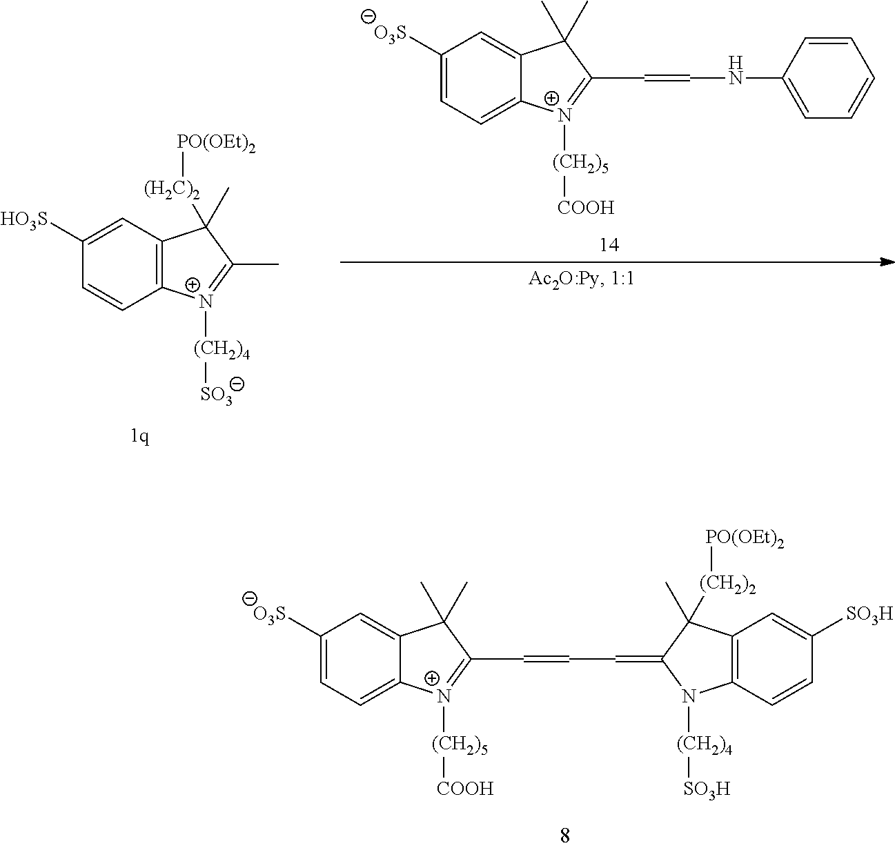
C(NC1=CC=CC=C1)=CC1=[N+]([(CH2)5][COOH])C2=CC=C([O3S])C=C2C1(C)C.C1([HO3S])=CC2=C(C=C1)[N+]([(CH2)4][SO3])=C(C)C2(C)[(H2C)2][PO(OEt)2].C(C=C1N([(CH2)4][SO3H])C2=C(C=C([SO3H])C=C2)C1(C)[(CH2)2][PO(OEt)2])=CC1=[N+]([(CH2)5][COOH])C2=CC=C([O3S])C=C2C1(C)C
